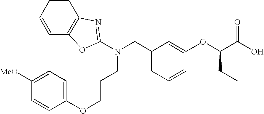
C1=CC=CC2=C1OC(N(CC1=CC=CC(OC(C(O)=O)CC)=C1)CCCOC1=CC=C([MeO])C=C1)=N2
